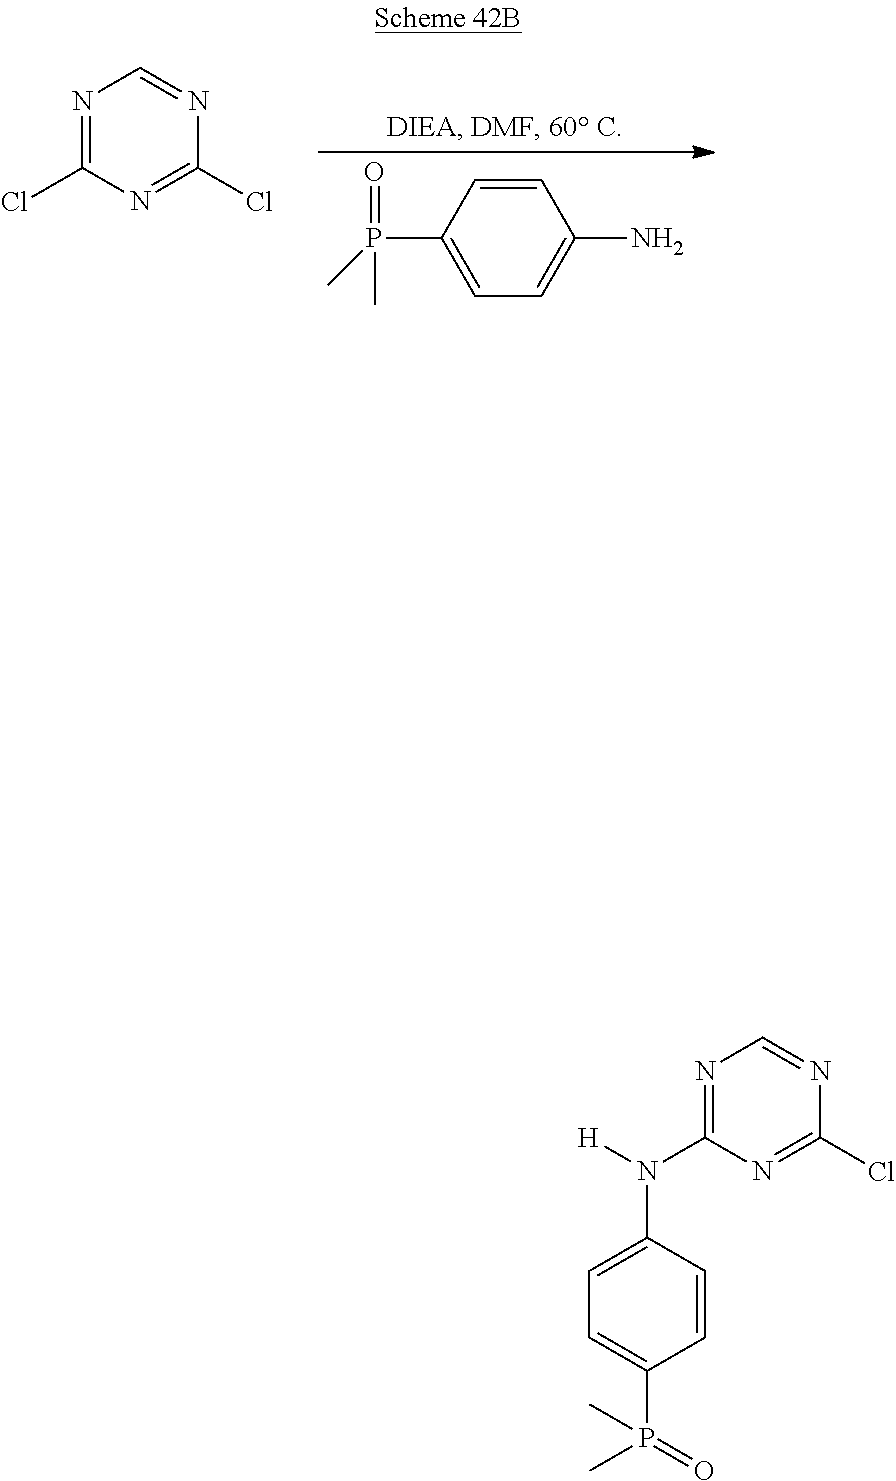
C1=CC(P(=O)(C)C)=CC=C1N.ClC1=NC=NC(Cl)=N1.C1=C(N([H])C2=NC=NC(Cl)=N2)C=CC(P(C)(=O)C)=C1
